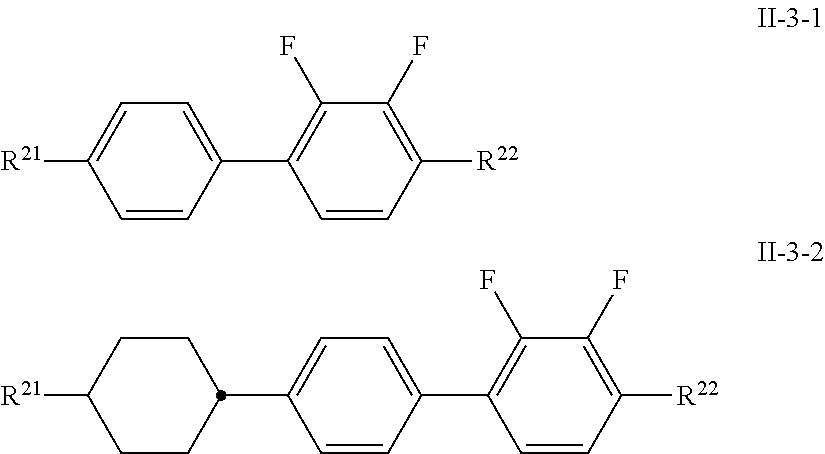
C1=CC(C2=C(F)C(F)=C([R22])C=C2)=CC=C1[R21].C1=CC(C2=C(F)C(F)=C([R22])C=C2)=CC=C1C1CCC([R21])CC1
